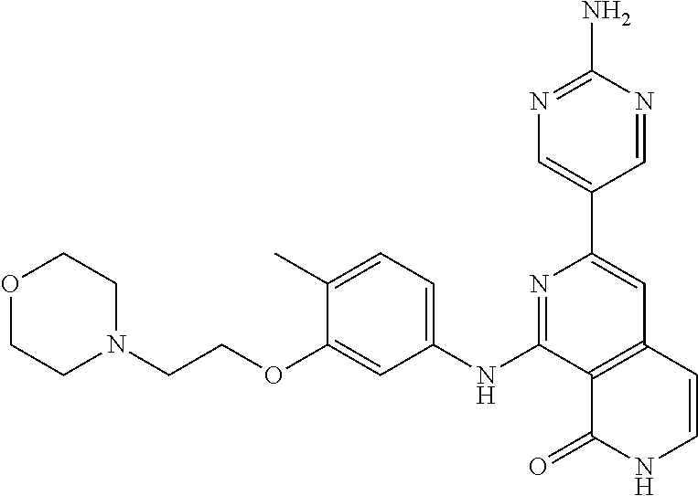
N1=C(NC2=CC=C(C)C(OCCN3CCOCC3)=C2)C2=C(C=C1C1=CN=C(N)N=C1)C=CNC2=O
